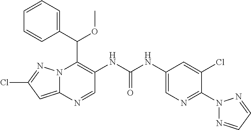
N12C(=CC(Cl)=N1)N=CC(NC(NC1=CN=C(N3N=CC=N3)C(Cl)=C1)=O)=C2C(C1=CC=CC=C1)OC
